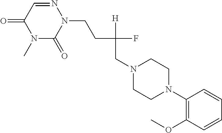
N1(CC([H])(F)CCN2N=CC(=O)N(C)C2=O)CCN(C2=C(OC)C=CC=C2)CC1
